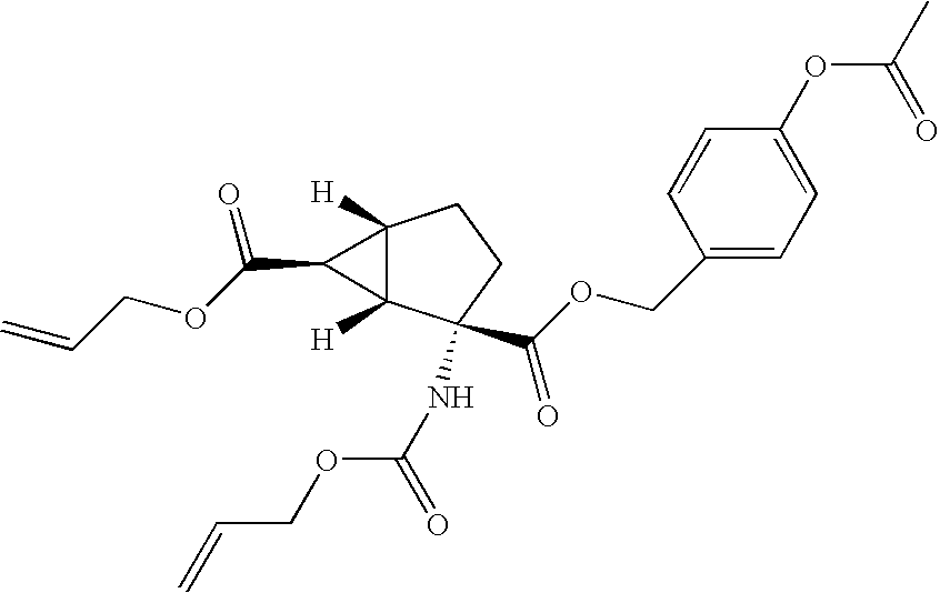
C12([H])C([H])(C(NC(OCC=C)=O)(C(OCC3=CC=C(OC(C)=O)C=C3)=O)CC1)C2C(OCC=C)=O
